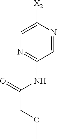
N1=C(NC(COC)=O)C=NC([X2])=C1
